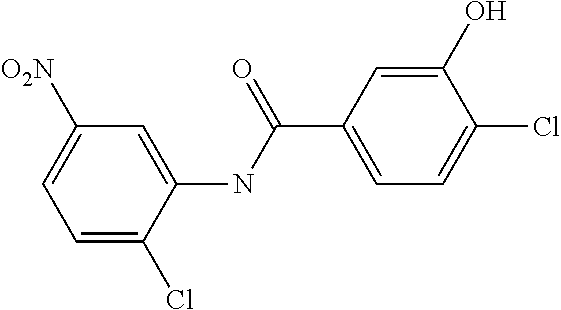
C1=C(Cl)C(NC(C2=CC=C(Cl)C(O)=C2)=O)=CC([O2N])=C1
